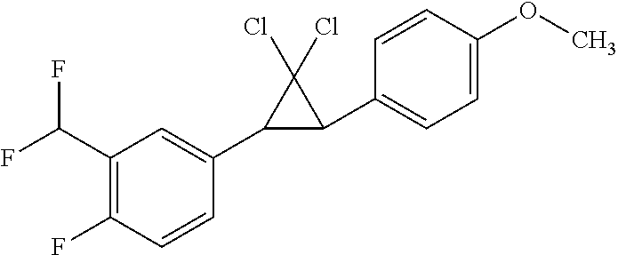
C1(F)=C(C(F)F)C=C(C2C(C3=CC=C(OC)C=C3)C2(Cl)Cl)C=C1
